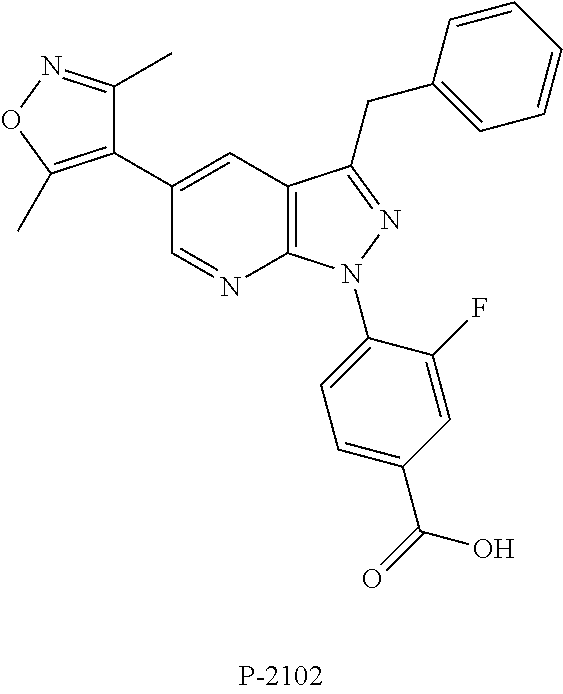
C1(C2=C(C)ON=C2C)=CC2=C(N=C1)N(C1=CC=C(C(O)=O)C=C1F)N=C2CC1=CC=CC=C1
